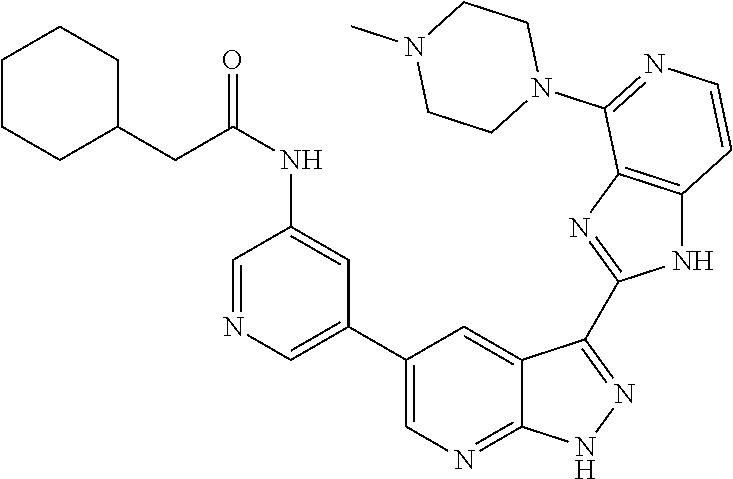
C1=NC=C(C2=CN=C3C(=C2)C(C2=NC4=C(N2)C=CN=C4N2CCN(C)CC2)=N[N H]3)C=C1NC(=O)CC1CCCCC1
